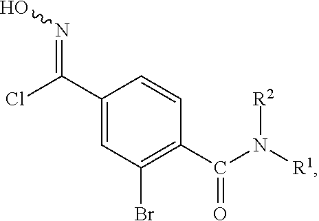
C(C1=CC(Br)=C(C(N([R1])[R2])=O)C=C1)(Cl)=NO
